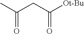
CC(CC([Ot-Bu])=O)=O
